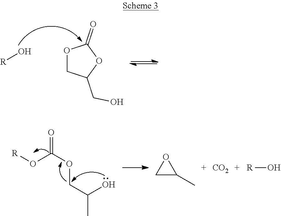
O1CC(CO)OC1=O.O[R].[R]OC(OCC(O)C)=O.C1C(C)O1.[CO2].[R]O
